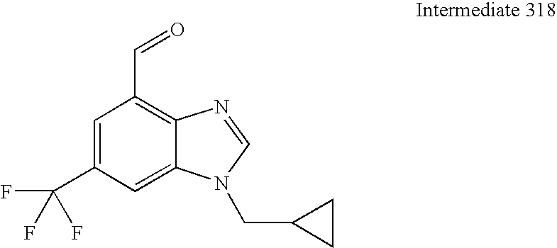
C1=C(C(F)(F)F)C=C2C(=C1C=O)N=CN2CC1CC1
